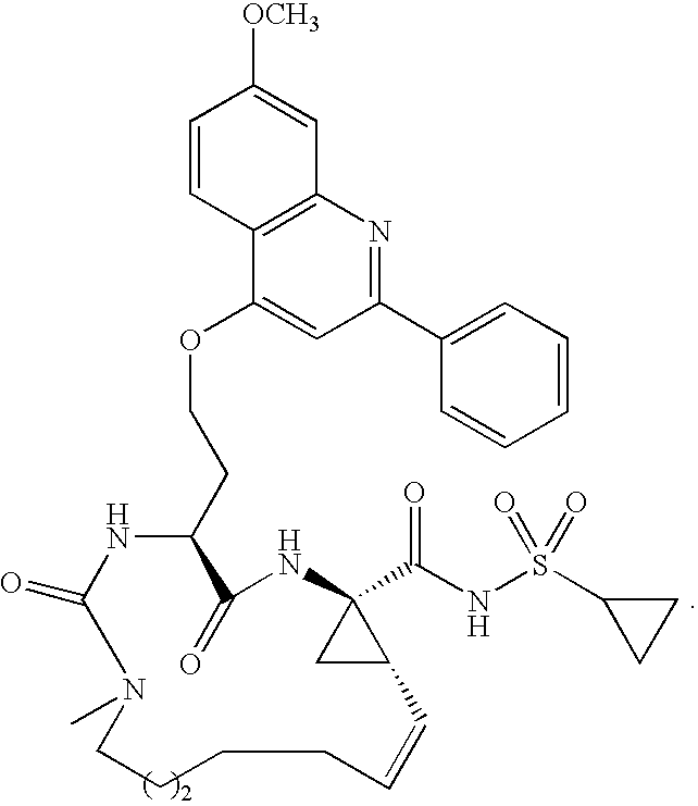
C(CC1C(=O)NC2(C(NS(C3CC3)(=O)=O)=O)CC2C=CCCCCN(C)C(=O)N1)OC1=CC(C2=CC=CC=C2)=NC2=C1C=CC([OCH3])=C2
